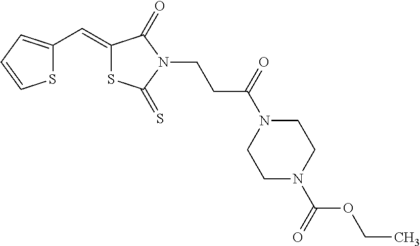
S1C(C=C2SC(=S)N(CCC(N3CCN(C(=O)OCC)CC3)=O)C2=O)=CC=C1
